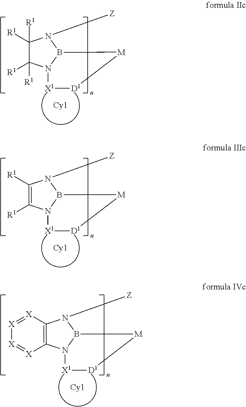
C1([R1])([R1])C([R1])([R1])N2B(N1[Z])[M][D1][X1]2.C1([R1])=C([R1])N2B([M][D1][X1]2)N1[Z].C12=C(N3B([M][D1][X1]3)N1[Z])[X]=[X][X]=[X]2
